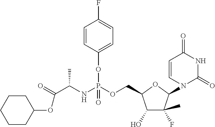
C1(O)C(F)(C)C(N2C(=O)NC(=O)C=C2)OC1COP(NC(C(=O)OC1CCCCC1)C)(OC1=CC=C(F)C=C1)=O
